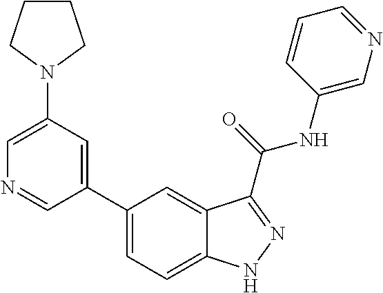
C1(N2CCCC2)=CN=CC(C2=CC=C3C(=C2)C(C(NC2=CN=CC=C2)=O)=NN3)=C1
